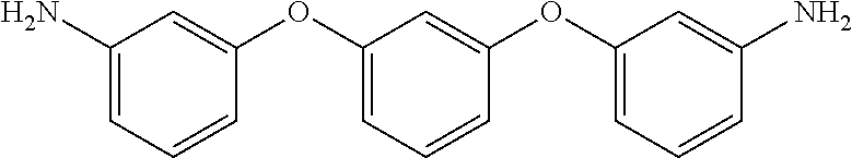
C1(N)=CC=CC(OC2=CC=CC(OC3=CC=CC(N)=C3)=C2)=C1
